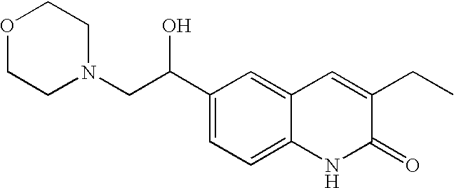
N1(CC(C2=CC=C3C(=C2)C=C(CC)C(=O)N3)O)CCOCC1
